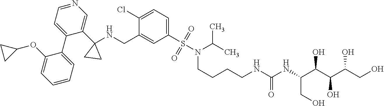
C1(Cl)=CC=C(S(N(CCCCNC(=O)NC(CO)C(O)C(O)C(O)CO)C(C)C)(=O)=O)C=C1CNC1(C2=CN=CC=C2C2=CC=CC=C2OC2CC2)CC1
